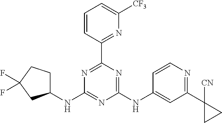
N1=C(C2=NC([CF3])=CC=C2)N=C(NC2=CC(C3([CN])CC3)=NC=C2)N=C1NC1CCC(F)(F)C1
